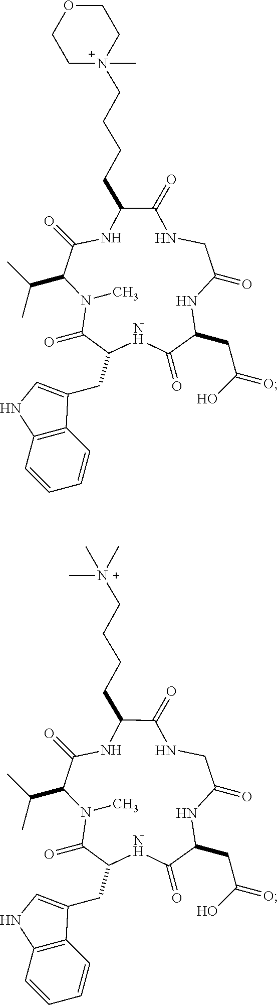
N1CC(=O)NC(CC(O)=O)C(=O)NC(CC2=CNC3=C2C=CC=C3)C(=O)N(C)C(C(C)C)C(=O)NC(CCCC[N+]2(C)CCOCC2)C1=O.N1CC(=O)NC(CC(O)=O)C(=O)NC(CC2=CNC3=C2C=CC=C3)C(=O)N(C)C(C(C)C)C(=O)NC(CCCC[N+](C)(C)C)C1=O
